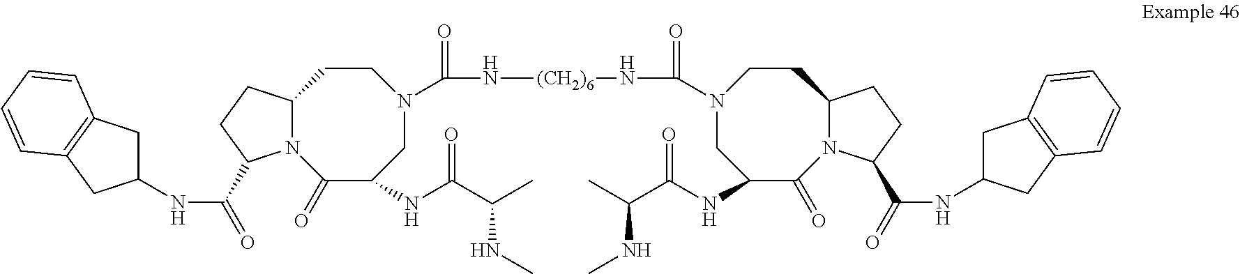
N12C(CCC1C(=O)NC1CC3=C(C1)C=CC=C3)CCN(C(N[(CH2)6]NC(N1CC(NC(C(C)NC)=O)C(=O)N3C(CC1)CCC3C(=O)NC1CC3=C(C1)C=CC=C3)=O)=O)CC(NC(C(C)NC)=O)C2=O
